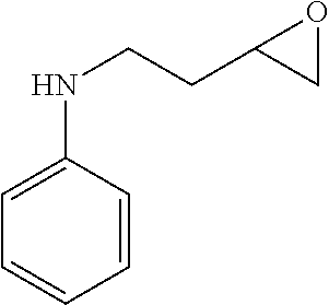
C1=C(NCCC2CO2)C=CC=C1
